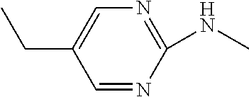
C1=NC(NC)=NC=C1CC
